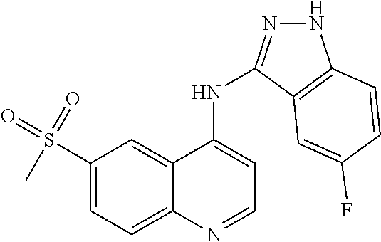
C1(S(=O)(=O)C)=CC=C2C(=C1)C(NC1=NNC3=C1C=C(F)C=C3)=CC=N2
